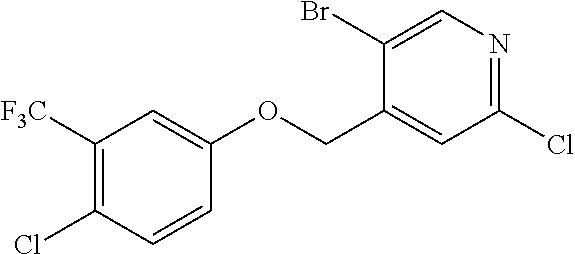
C1([F3C])=C(Cl)C=CC(OCC2=CC(Cl)=NC=C2Br)=C1
